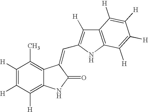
C1([H])=C([H])C([H])=C2C(=C1C)C(=CC1=C([H])C3=C(N1)C([H])=C([H])C([H])=C3[H])C(=O)N2
